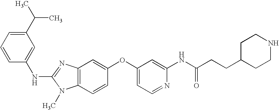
C1(C(C)C)=CC=CC(NC2=NC3=C(N2C)C=CC(OC2=CC=NC(NC(CCC4CCNCC4)=O)=C2)=C3)=C1
